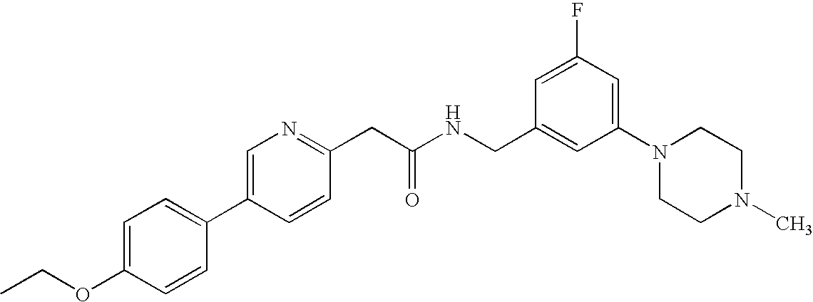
C1(OCC)=CC=C(C2=CN=C(CC(NCC3=CC(N4CCN(C)CC4)=CC(F)=C3)=O)C=C2)C=C1
